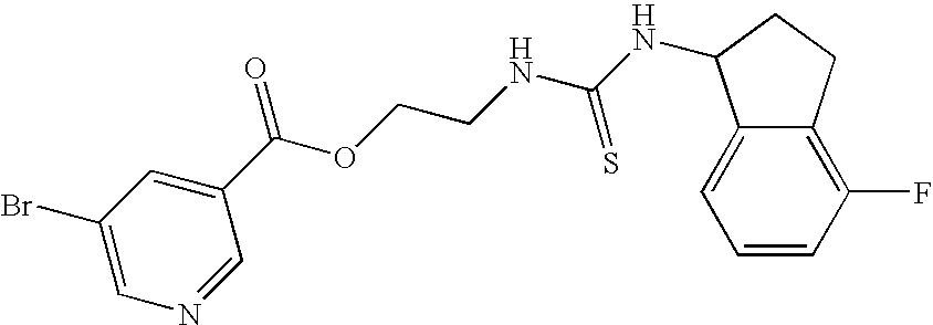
C1=C(C(OCCNC(NC2C3=CC=CC(F)=C3CC2)=S)=O)C=NC=C1Br
